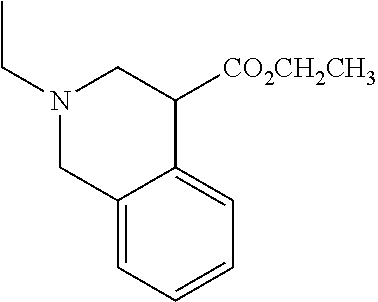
N1(CC)CC2=CC=CC=C2C([CO2CH2CH3])C1
